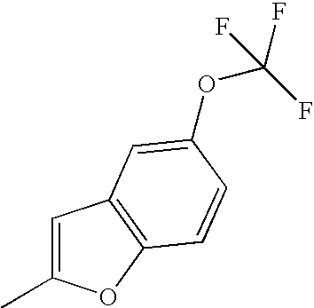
C1=C(C)OC2=C1C=C(OC(F)(F)F)C=C2
